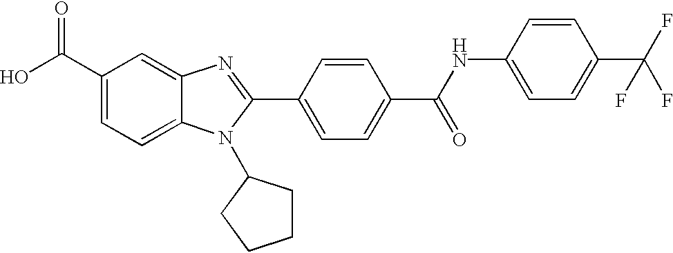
C1(C(O)=O)=CC=C2C(=C1)N=C(C1=CC=C(C(=O)NC3=CC=C(C(F)(F)F)C=C3)C=C1)N2C1CCCC1
